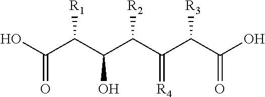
C(C(C(C(C(C(C(O)=O)[R3])=[R4])[R2])O)[R1])(O)=O
